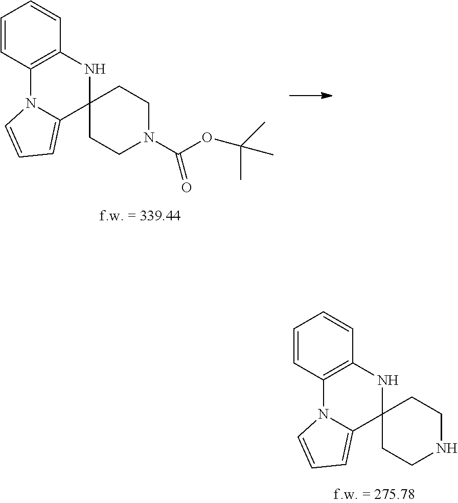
N1CCC2(CC1)NC1=C(N3C2=CC=C3)C=CC=C1.O(C(N1CCC2(CC1)NC1=C(N3C2=CC=C3)C=CC=C1)=O)C(C)(C)C
